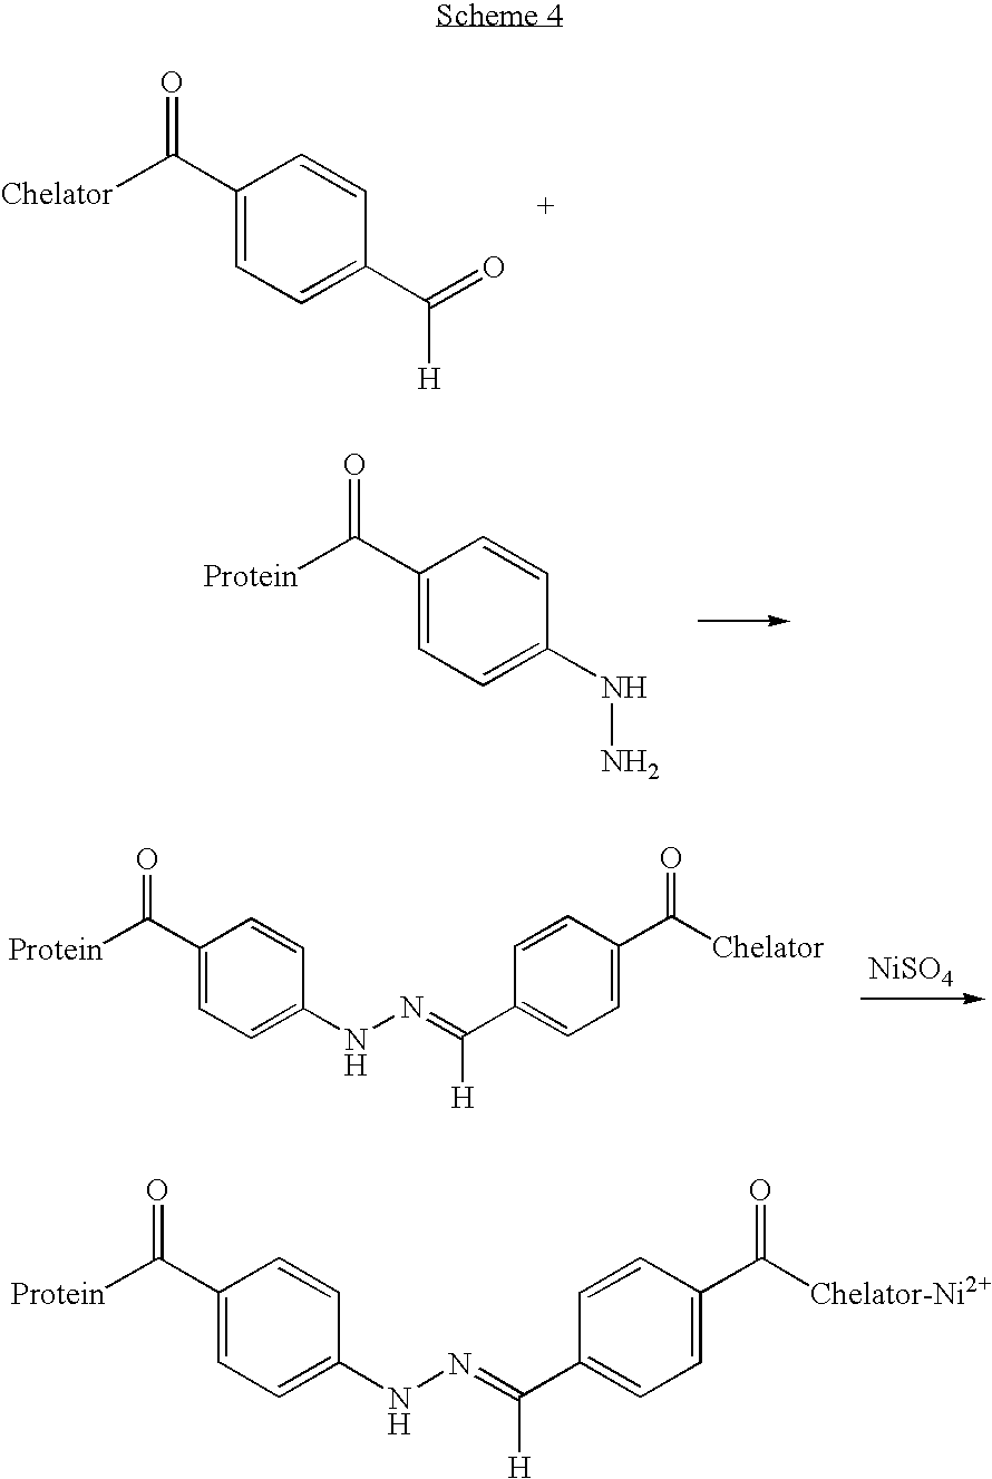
[Chelator]C(C1=CC=C(C(=O)[H])C=C1)=O.[Protein]C(C1=CC=C(NN)C=C1)=O.[Protein]C(C1=CC=C(NN=C(C2=CC=C(C([Chelator])=O)C=C2)[H])C=C1)=O.[NiSO4].C1(C(=O)[Protein])=CC=C(NN=C(C2=CC=C(C([Chelator-Ni2+])=O)C=C2)[H])C=C1
